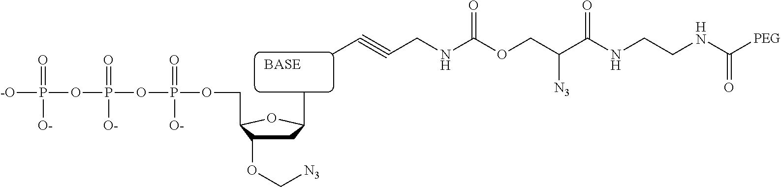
[-O]P(OP(OP(OCC1C(OC[N3])CC(C)O1)(=O)[O-])(=O)[O-])(=O)[O-].CC#CCNC(OCC(C(NCCNC([PEG])=O)=O)[N3])=O
